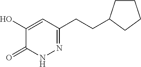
C(CC1=NNC(=O)C(O)=C1)C1CCCC1
